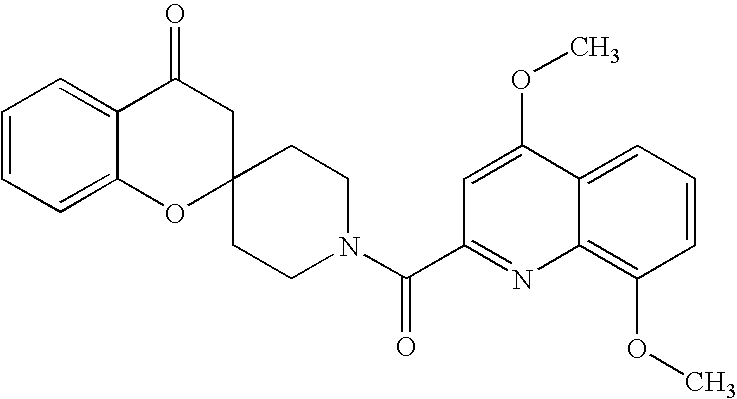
C12=CC=CC=C1C(=O)CC1(O2)CCN(C(C2=NC3=C(OC)C=CC=C3C(OC)=C2)=O)CC1
